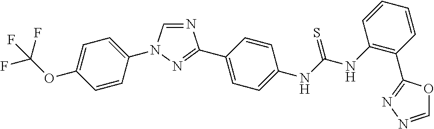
N1=CN(C2=CC=C(OC(F)(F)F)C=C2)N=C1C1=CC=C(NC(NC2=C(C3=NN=CO3)C=CC=C2)=S)C=C1
